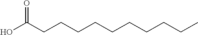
C(CCCCCC(O)=O)CCCC
